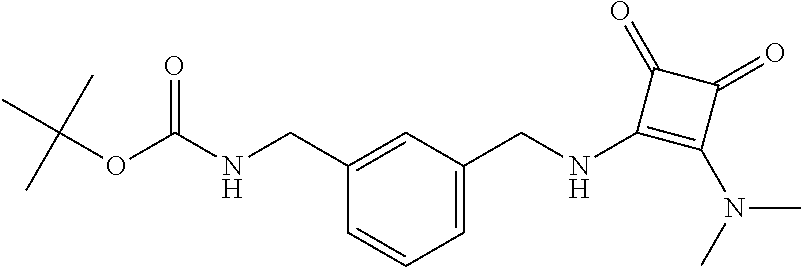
C(NC(=O)OC(C)(C)C)C1=CC(CNC2=C(N(C)C)C(=O)C2=O)=CC=C1
